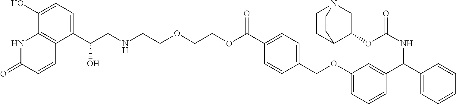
C(CNCCOCCOC(C1=CC=C(COC2=CC=CC(C(C3=CC=CC=C3)NC(=O)OC3CN4CCC3CC4)=C2)C=C1)=O)(C1=CC=C(O)C2=C1C=CC(=O)N2)O
